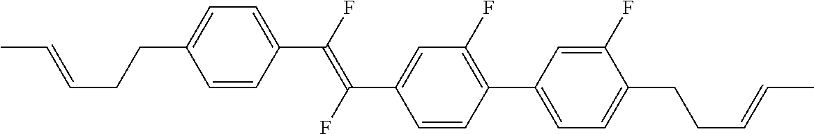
C1=CC(C(=C(C2=CC(F)=C(C3=CC=C(CCC=CC)C(F)=C3)C=C2)F)F)=CC=C1CCC=CC
